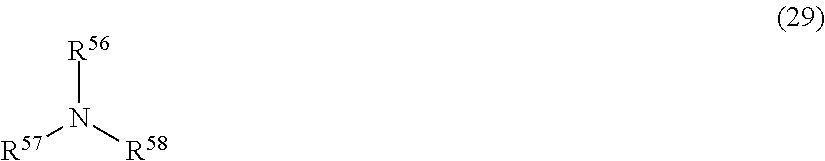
[R56]N([R58])[R57]
